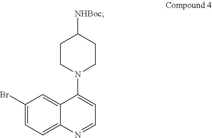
C1(Br)=CC=C2C(=C1)C(N1CCC([NHBoc])CC1)=CC=N2
